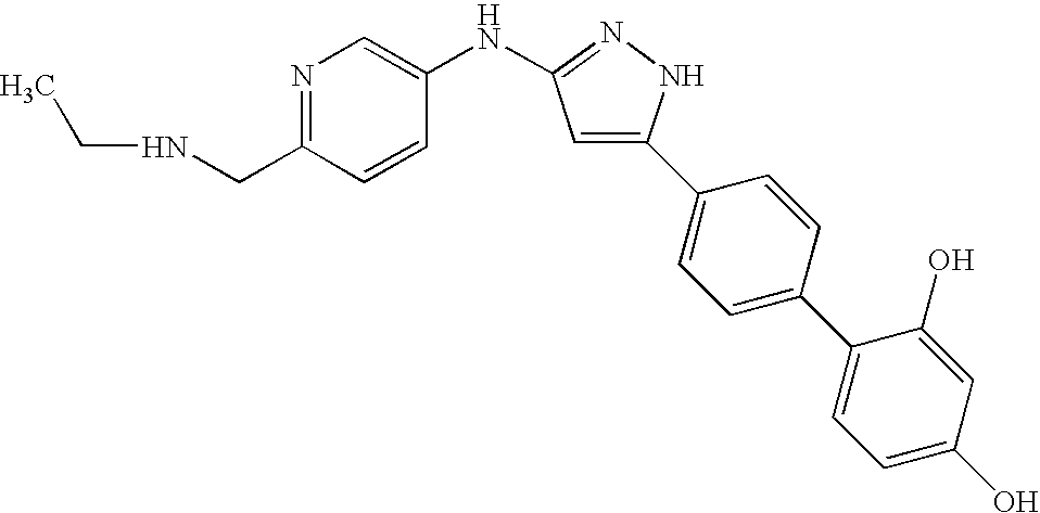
N1=C(CNCC)C=CC(NC2=NNC(C3=CC=C(C4=CC=C(O)C=C4O)C=C3)=C2)=C1
